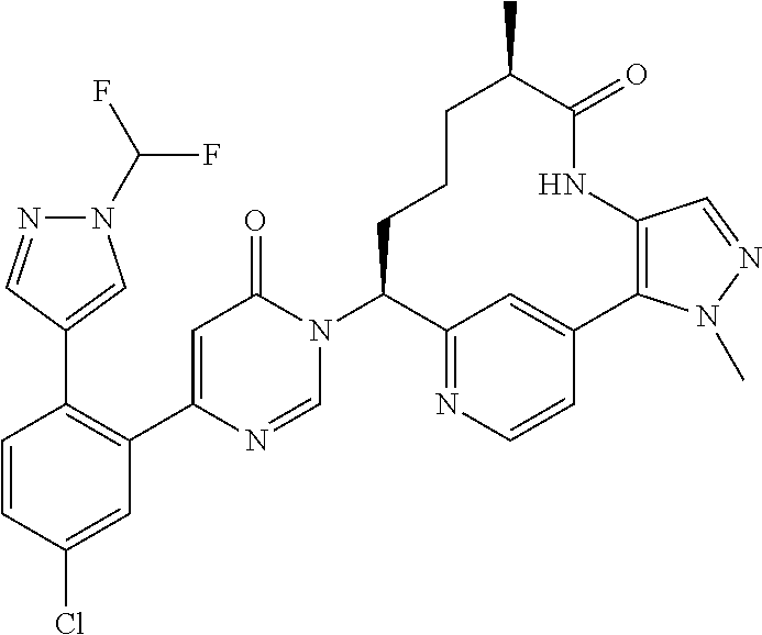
C1=CC(Cl)=CC(C2=CC(=O)N(C3CCCC(C)C(=O)NC4=C(C5=CC3=NC=C5)N(C)N=C4)C=N2)=C1C1=CN(C(F)F)N=C1
